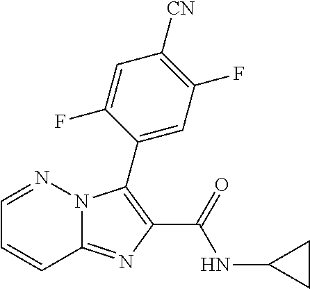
C12=NC(C(=O)NC3CC3)=C(C3=CC(F)=C([CN])C=C3F)N1N=CC=C2
